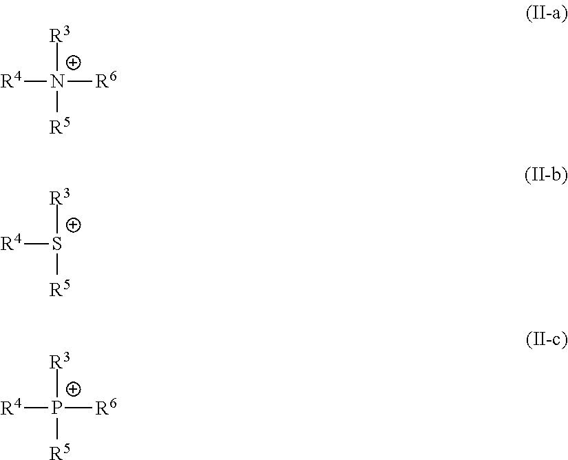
[R4][N+]([R6])([R3])[R5].[R4][S+]([R3])[R5].[R4][P+]([R6])([R3])[R5]
